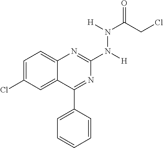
C1=C(Cl)C=C2C(=C1)N=C(N([H])N(C(CCl)=O)[H])N=C2C1=CC=CC=C1
